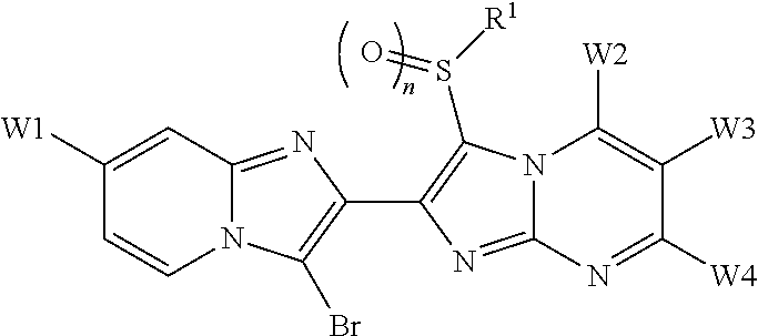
N12C(=NC(C3=C(S([R1])=O)N4C(=N3)N=C([W4])C([W3])=C4[W2])=C1Br)C=C([W1])C=C2
